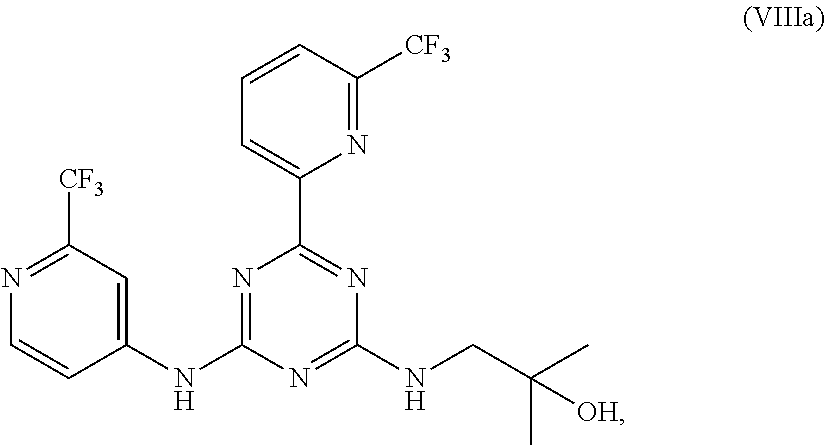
N1=C(NC2=CC([CF3])=NC=C2)N=C(NCC(C)(C)[OH])N=C1C1=CC=CC([CF3])=N1
